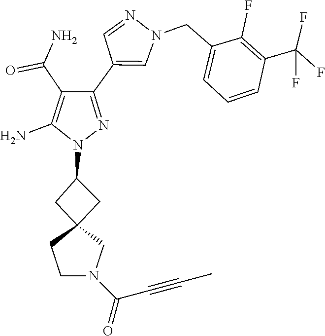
C12(CC(N3N=C(C4=CN(CC5=CC=CC(C(F)(F)F)=C5F)N=C4)C(C(=O)N)=C3N)C1)CCN(C(=O)C#CC)C2
